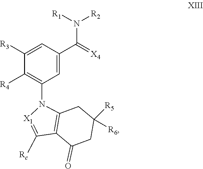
C1([R3])=CC(C(=[X4])N([R1])[R2])=CC(N2[X1]=C([Rc])C3=C2CC([R5])([R6])CC3=O)=C1[R4]
